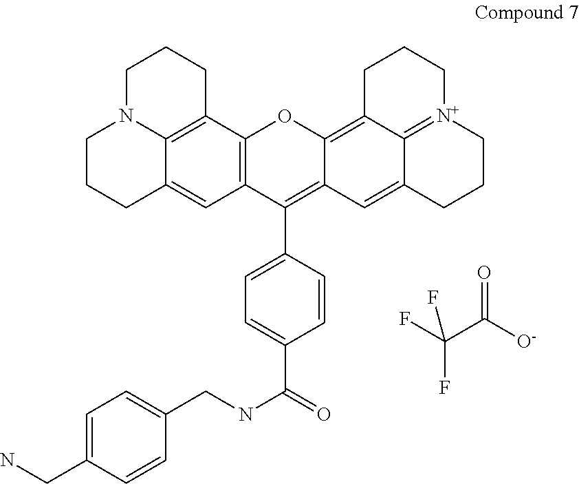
C(C([O-])=O)(F)(F)F.C1N2C3=C(CC1)C1=C(C=C3CCC2)C(C2=CC=C(C(=O)NCC3=CC=C(CN)C=C3)C=C2)=C2C(=C3C4=[N+](CCC3)CCCC4=C2)O1
